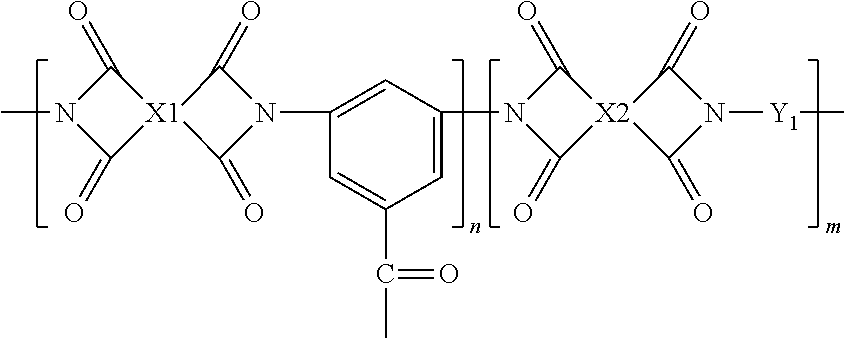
[X1]12(C(=O)N(C)C1=O)C(=O)N(C1=CC(N3C(=O)[X2]4(C3=O)C(=O)N([Y1]C)C4=O)=CC(C(C)=O)=C1)C2=O
